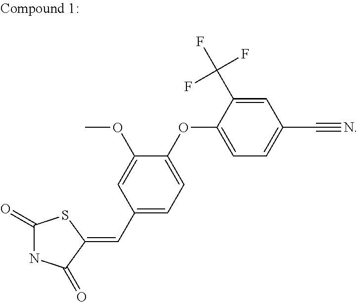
C1(=O)NC(=O)C(=CC2=CC=C(OC3=CC=C(C#N)C=C3C(F)(F)F)C(OC)=C2)S1
